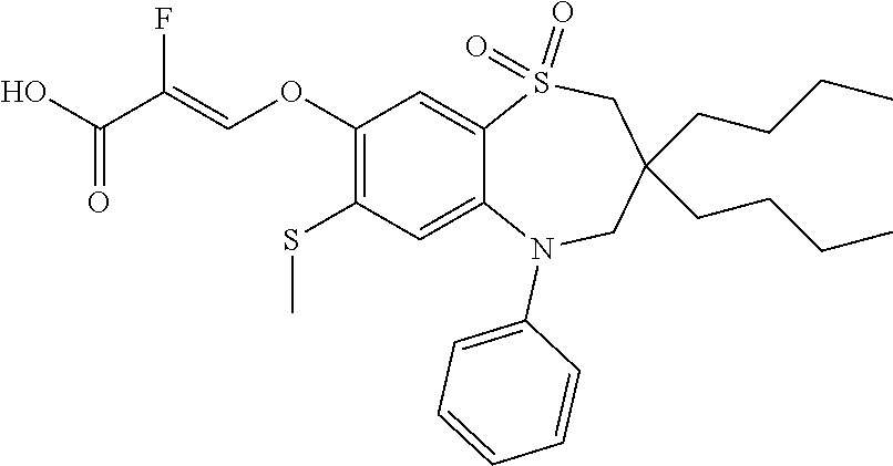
C1=CC=C(N2C3=CC(SC)=C(OC=C(C(=O)O)F)C=C3S(=O)(=O)CC(CCCC)(CCCC)C2)C=C1
